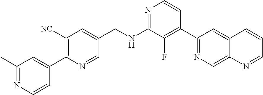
C1(C)=NC=CC(C2=C([NC])C=C(CNC3=NC=CC(C4=NC=C5C(=C4)C=CC=N5)=C3F)C=N2)=C1
